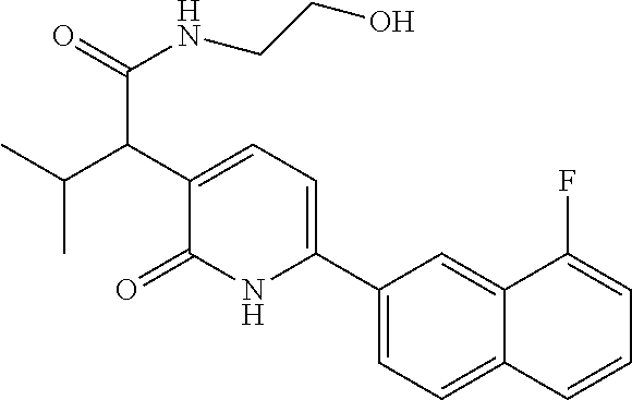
C1(C2=CC=C(C(C(C)C)C(NCCO)=O)C(=O)N2)=CC=C2C(=C1)C(F)=CC=C2
